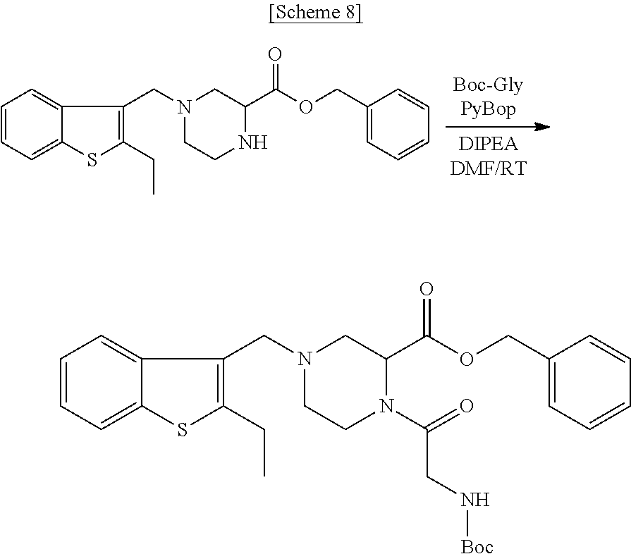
C1=CC=C2C(=C1)C(CN1CCNC(C(OCC3=CC=CC=C3)=O)C1)=C(CC)S2.C1=CC=C2C(=C1)C(CN1CCN(C(=O)CN[Boc])C(C(OCC3=CC=CC=C3)=O)C1)=C(CC)S2
